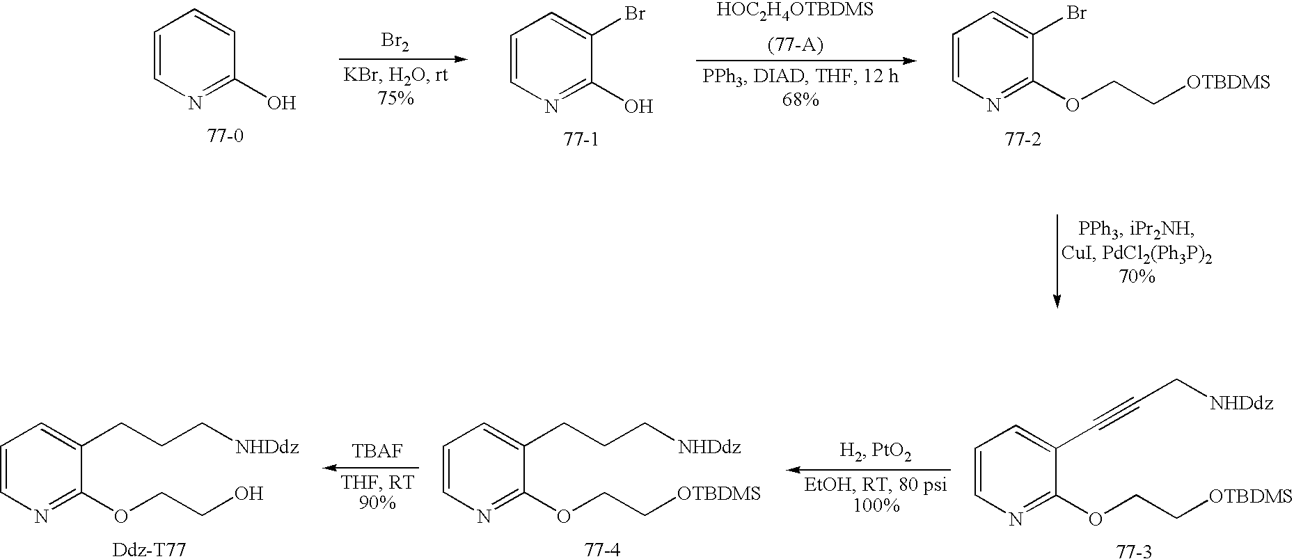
[Ddz-T77].C1=CN=C(OCCO)C(CCC[NHDdz])=C1.[77-4].C1=CN=C(OCC[OTBDMS])C(CCC[NHDdz])=C1.[77-3].C1=CN=C(OCC[OTBDMS])C(C#CC[NHDdz])=C1.C1=CN=C(O)C=C1.[77-0].[Br2].C1=CN=C(O)C(Br)=C1.[77-1].[77-2].C1=CN=C(OCC[OTBDMS])C(Br)=C1.[HOC2H4OTBDMS]
